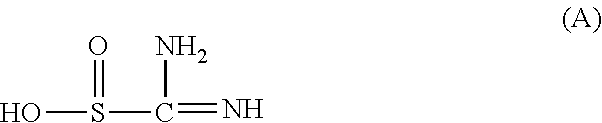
OS(C(=N)N)=O
